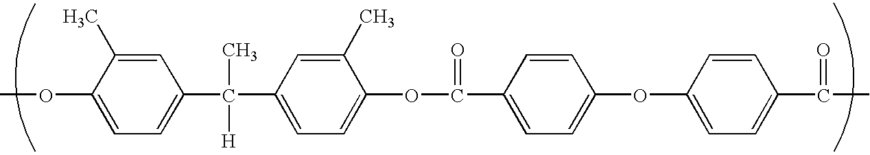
C1=C(OC)C(C)=CC(C(C)([H])C2=CC=C(OC(=O)C3=CC=C(OC4=CC=C(C(=O)C)C=C4)C=C3)C(C)=C2)=C1
